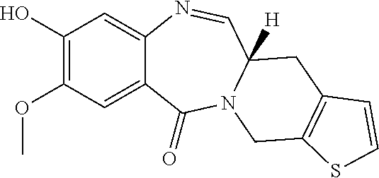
C1(O)=C(OC)C=C2C(=C1)N=CC1([H])N(C2=O)CC2=C(C1)C=CS2
